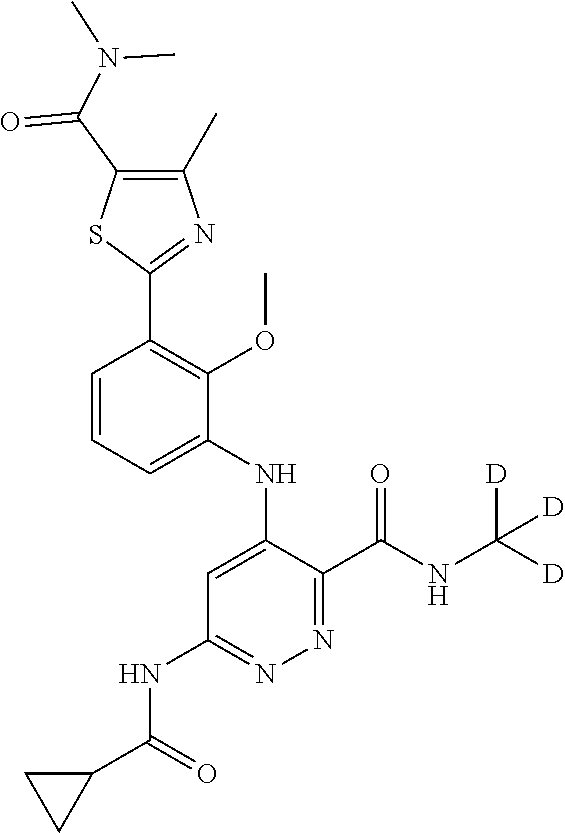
C1=CC=C(NC2=CC(NC(C3CC3)=O)=NN=C2C(NC([D])([D])[D])=O)C(OC)=C1C1=NC(C)=C(C(N(C)C)=O)S1
